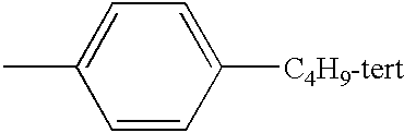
CC1=CC=C([C4H9-tert])C=C1
